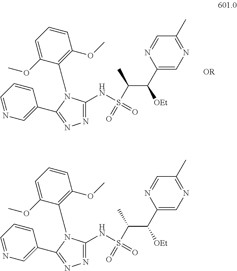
N1=C(NS(C(C(C2=CN=C(C)C=N2)[OEt])C)(=O)=O)N(C2=C(OC)C=CC=C2OC)C(C2=CN=CC=C2)=N1.N1=C(NS(C(C(C2=CN=C(C)C=N2)[OEt])C)(=O)=O)N(C2=C(OC)C=CC=C2OC)C(C2=CN=CC=C2)=N1
